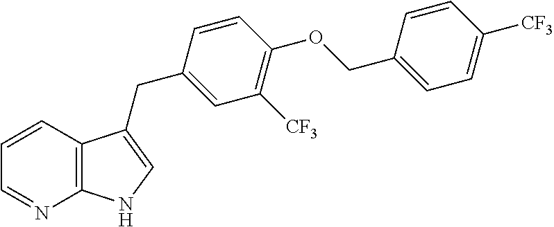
C1=CC2=C(N=C1)NC=C2CC1=CC([CF3])=C(OCC2=CC=C([CF3])C=C2)C=C1
